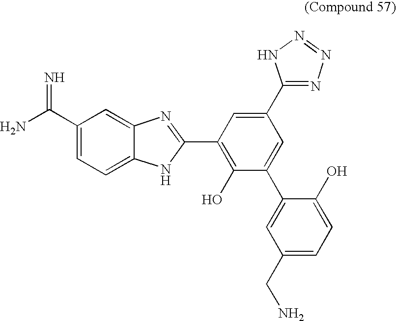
C1(C(N)=N)=CC=C2C(=C1)N=C(C1=C(O)C(C3=CC(CN)=CC=C3O)=CC(C3=NN=NN3)=C1)N2
